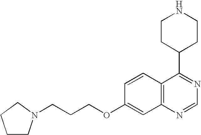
C12=C(N=CN=C1C1CCNCC1)C=C(OCCCN1CCCC1)C=C2
